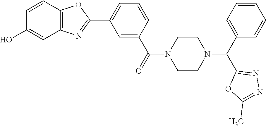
C1=C(C(=O)N2CCN(C(C3=CC=CC=C3)C3=NN=C(C)O3)CC2)C=CC=C1C1=NC2=C(O1)C=CC(O)=C2
